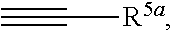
C#C[R5a]
